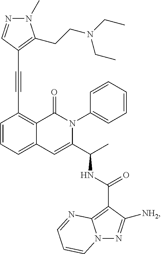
C1=CC=C2C(=C1C#CC1=C(CCN(CC)CC)N(C)N=C1)C(=O)N(C1=CC=CC=C1)C(C(C)NC(=O)C1=C3N(N=C1[NH2])C=CC=N3)=C2
